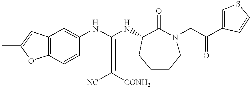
CC1=CC2=C(O1)C=CC(NC(=C([CONH2])[NC])NC1C(=O)N(CC(C3=CSC=C3)=O)CCCC1)=C2
